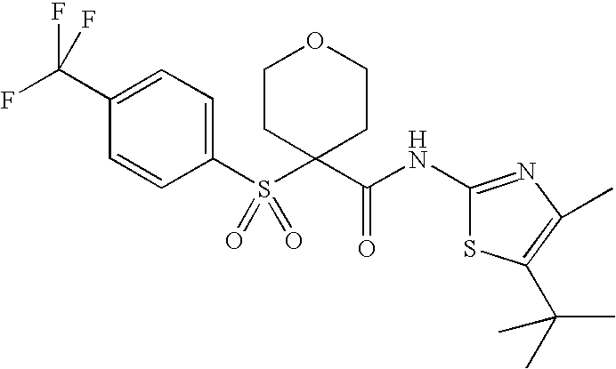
C1=CC(S(C2(C(NC3=NC(C)=C(C(C)(C)C)S3)=O)CCOCC2)(=O)=O)=CC=C1C(F)(F)F
